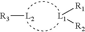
[L1]([R1])[R2].[R3][L2]
